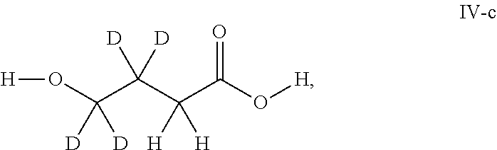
O(C(C(C(C(O[H])=O)([H])[H])([D])[D])([D])[D])[H]
